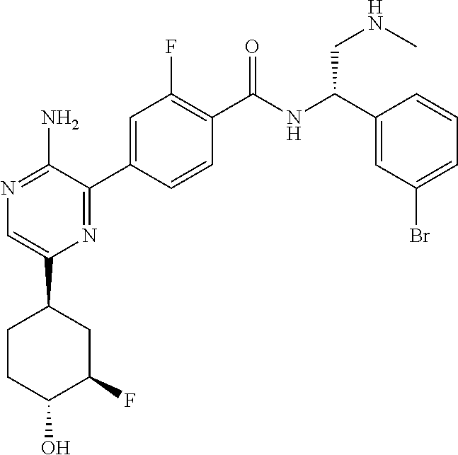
N1=C(N)C(C2=CC(F)=C(C(NC(C3=CC(Br)=CC=C3)CNC)=O)C=C2)=NC(C2CCC(O)C(F)C2)=C1
